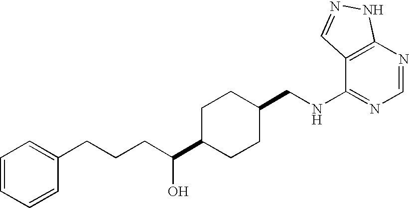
C(CCC(C1CCC(CNC2=NC=NC3=C2C=NN3)CC1)O)C1=CC=CC=C1
